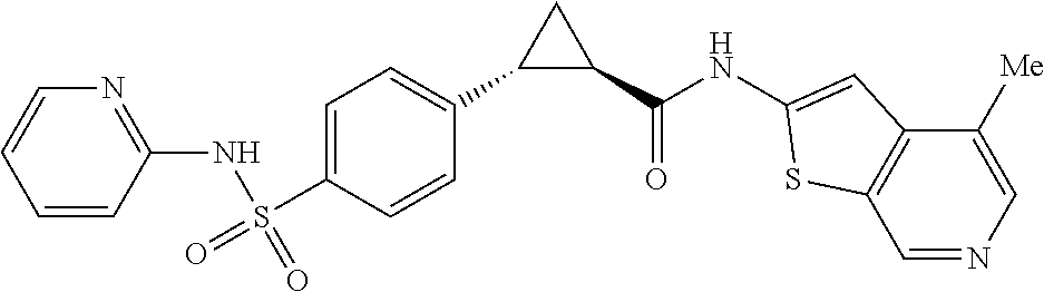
C1=CC(NS(C2=CC=C(C3C(C(NC4=CC5=C(C=NC=C5[Me])S4)=O)C3)C=C2)(=O)=O)=NC=C1
